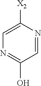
C1=C([X2])N=CC(O)=N1
